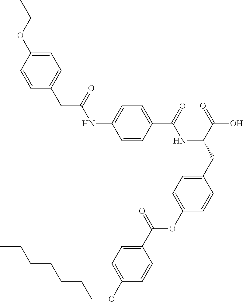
C1=CC(C(=O)NC(CC2=CC=C(OC(C3=CC=C(OCCCCCCC)C=C3)=O)C=C2)C(=O)O)=CC=C1NC(CC1=CC=C(OCC)C=C1)=O
